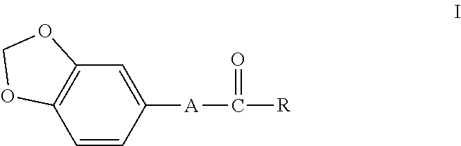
C1=CC([A]C([R])=O)=CC2=C1OCO2
